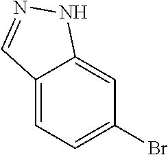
C12=CC=C(Br)C=C1NN=C2
